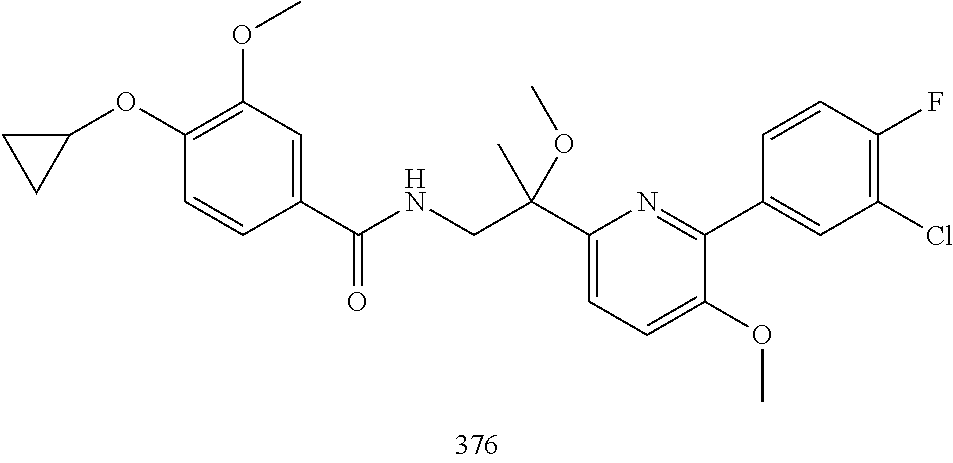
C1(C(CNC(=O)C2=CC(OC)=C(OC3CC3)C=C2)(C)OC)=CC=C(OC)C(C2=CC(Cl)=C(F)C=C2)=N1
